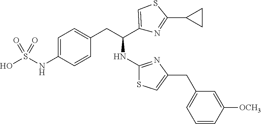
C1=C(NS(O)(=O)=O)C=CC(CC(C2=CSC(C3CC3)=N2)NC2=NC(CC3=CC=CC([OCH3])=C3)=CS2)=C1
